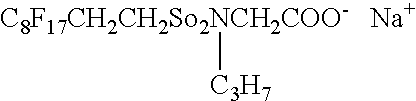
[C8F17CH2CH2So2NCH2COO-][C3H7].[Na]
